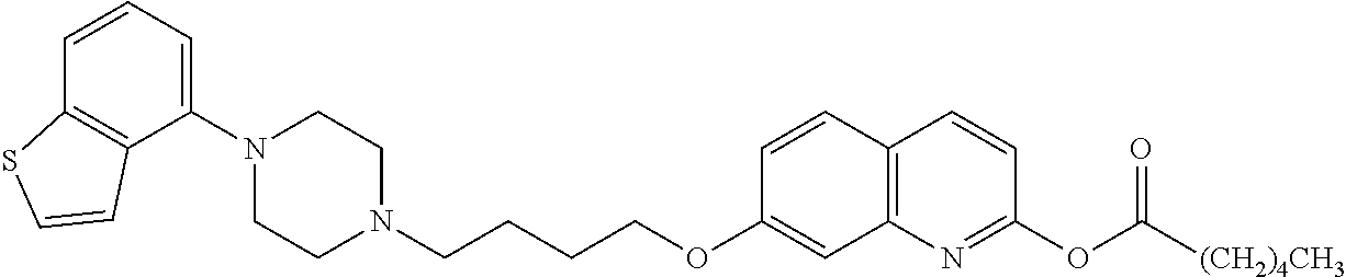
C1(N2CCN(CCCCOC3=CC4=C(C=C3)C=CC(OC(=O)[(CH2)4CH3])=N4)CC2)=CC=CC2=C1C=CS2
